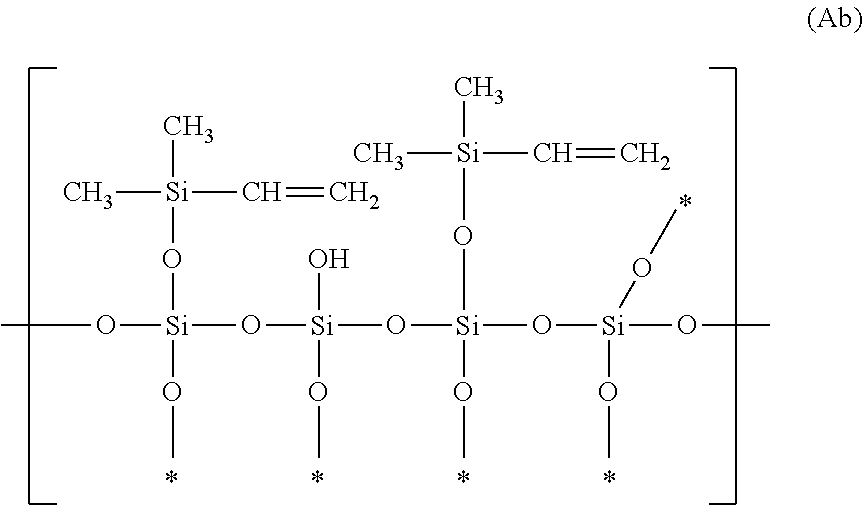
CO[Si](O[Si](O[Si](O[Si](OC)(OC)OC)(O[Si](C)(C=C)C)OC)(O)OC)(OC)O[Si](C)(C=C)C
